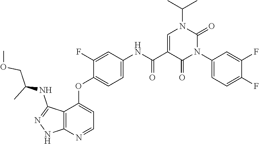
CC(C)N1C=C(C(=O)NC2=CC=C(OC3=CC=NC4=C3C(NC(COC)C)=NN4)C(F)=C2)C(=O)N(C2=CC=C(F)C(F)=C2)C1=O
